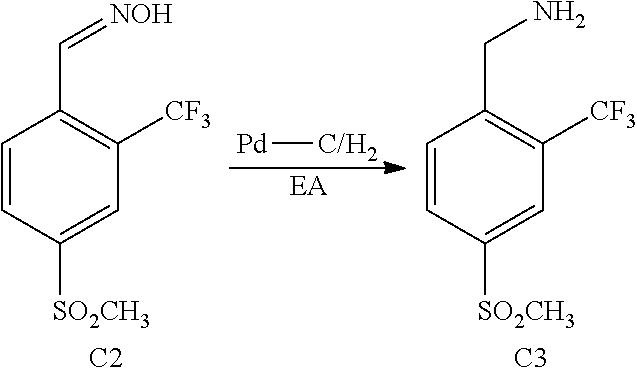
C1=CC([SO2CH3])=CC([CF3])=C1C=[NOH].[C2].[EA].C1=CC([SO2CH3])=CC([CF3])=C1CN.[C3].[Pd][C/H2]
